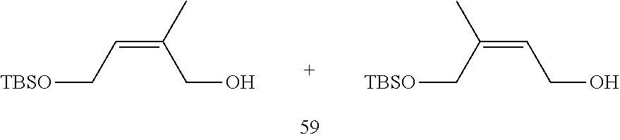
[TBSO]CC=C(C)CO.[TBSO]CC(=CCO)C
